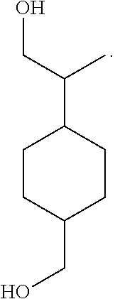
C1CC(CO)CCC1C(CO)C
